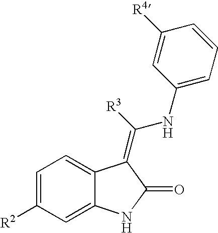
C1=C([R2])C=C2C(=C1)C(=C([R3])NC1=CC=CC([R4])=C1)C(=O)N2
